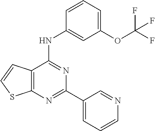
C12=C(C(NC3=CC(OC(F)(F)F)=CC=C3)=NC(C3=CC=CN=C3)=N1)C=CS2
